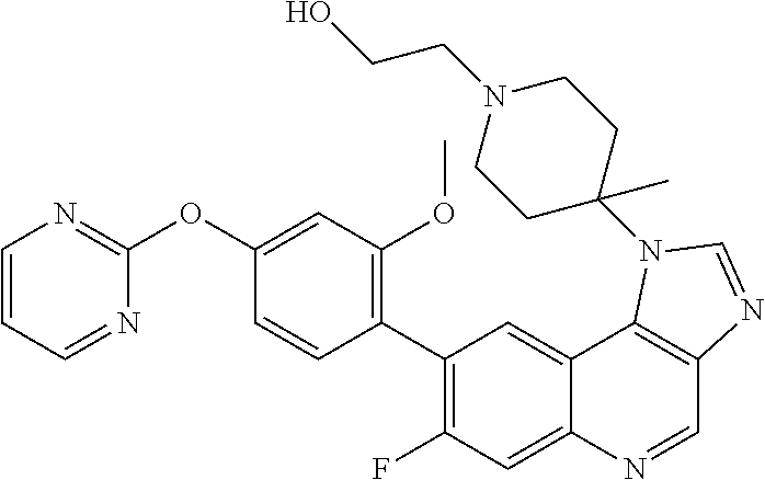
C1=CC=NC(OC2=CC(OC)=C(C3=C(F)C=C4C(=C3)C3=C(C=N4)N=CN3C3(C)CCN(CCO)CC3)C=C2)=N1
